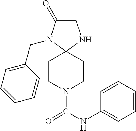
C1C(=O)N(CC2=CC=CC=C2)C2(N1)CCN(C(NC1=CC=CC=C1)=O)CC2
